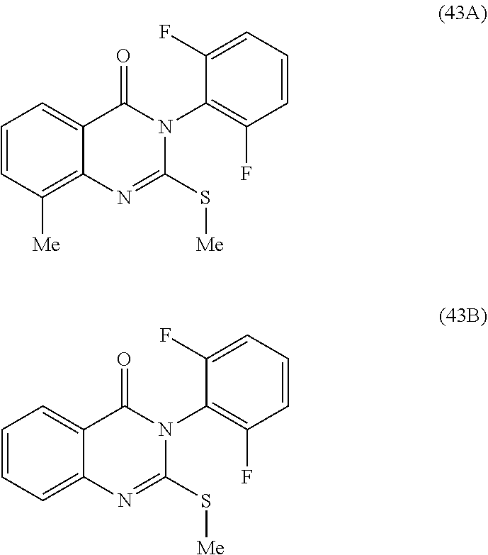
N1(C2=C(F)C=CC=C2F)C(S[Me])=NC2=C([Me])C=CC=C2C1=O.N1(C2=C(F)C=CC=C2F)C(S[Me])=NC2=CC=CC=C2C1=O
